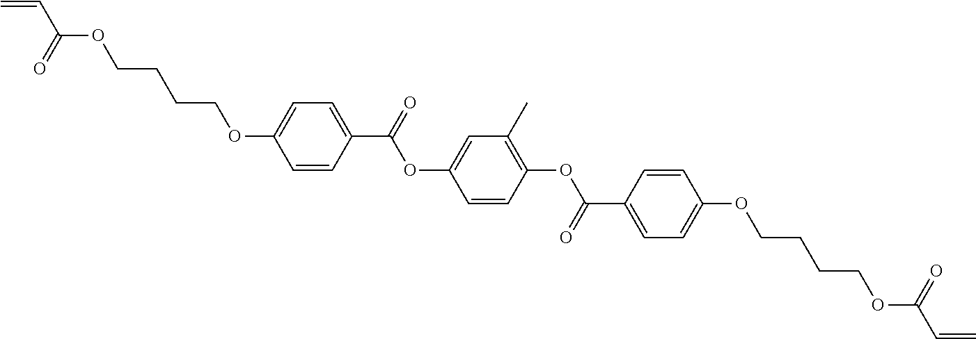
C=CC(OCCCCOC1=CC=C(C(=O)OC2=CC(C)=C(OC(C3=CC=C(OCCCCOC(C=C)=O)C=C3)=O)C=C2)C=C1)=O
